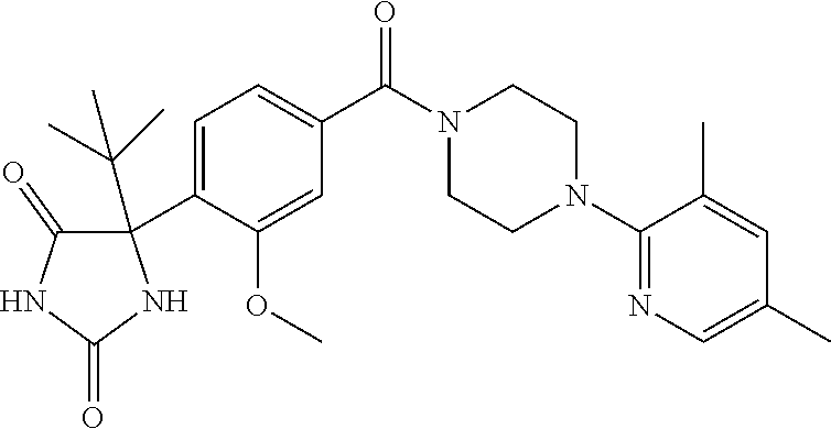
C1(N2CCN(C(C3=CC=C(C4(C(C)(C)C)C(=O)NC(=O)N4)C(OC)=C3)=O)CC2)=NC=C(C)C=C1C
